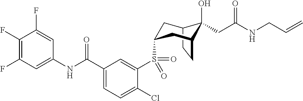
C12CCC(CC(S(C3=CC(C(NC4=CC(F)=C(F)C(F)=C4)=O)=CC=C3Cl)(=O)=O)C1)C2(O)CC(NCC=C)=O
